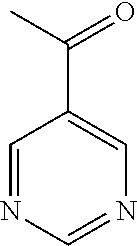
C1=NC=NC=C1C(=O)C
